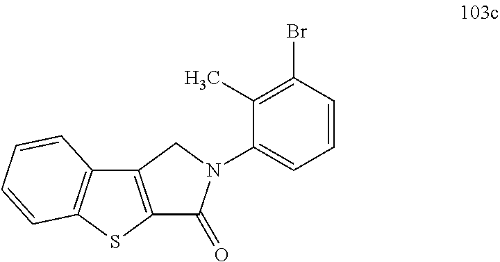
C12=C(CN(C3=CC=CC(Br)=C3C)C1=O)C1=C(S2)C=CC=C1
